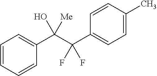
C1=CC=CC(C(C(C2=CC=C(C)C=C2)(F)F)(O)[Me])=C1
